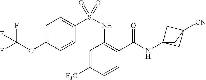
C1=C([F3C])C=CC(C(=O)NC23CC([CN])(C2)C3)=C1NS(C1=CC=C(OC(F)(F)F)C=C1)(=O)=O
